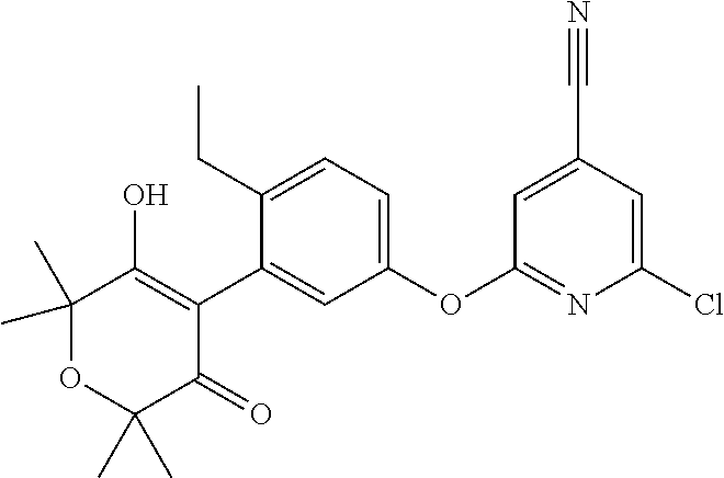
C1(C2=CC(OC3=NC(Cl)=CC(C#N)=C3)=CC=C2CC)=C(O)C(C)(C)OC(C)(C)C1=O
